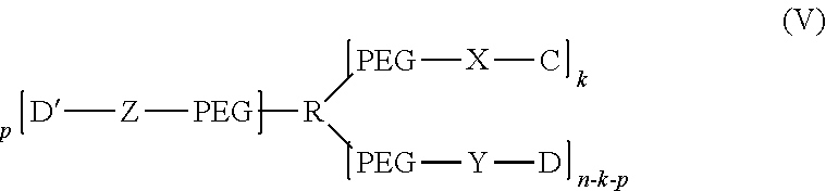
[D][Z][PEG][R]([PEG][X]C)[PEG][Y][D]
